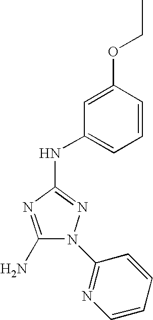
C1(N)=NC(NC2=CC=CC(OCC)=C2)=NN1C1=NC=CC=C1
